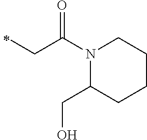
C(C(N1C(CO)CCCC1)=O)C
